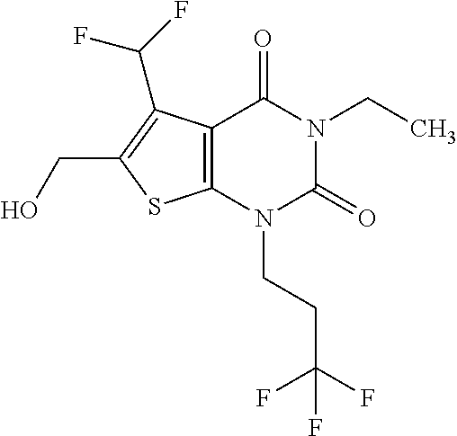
C12=C(N(CCC(F)(F)F)C(=O)N(CC)C1=O)SC(CO)=C2C(F)F
